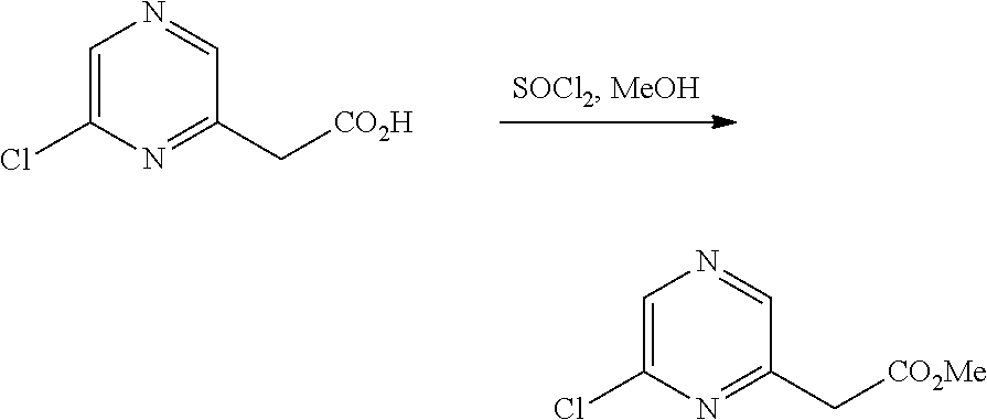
C1=C(Cl)N=C(C[CO2H])C=N1.C1=C(Cl)N=C(C[CO2Me])C=N1
